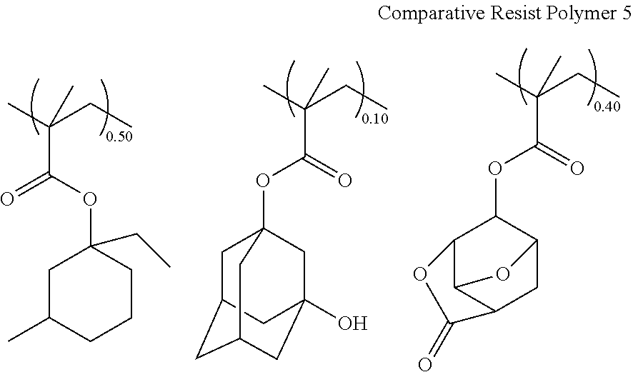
CC(CC)(C(OC1C2C3C(CC1O3)C(=O)O2)=O)C.CC(CC)(C(OC1(CC)CC(C)CCC1)=O)C.CC(CC)(C(OC12CC3CC(CC(O)(C1)C3)C2)=O)C
